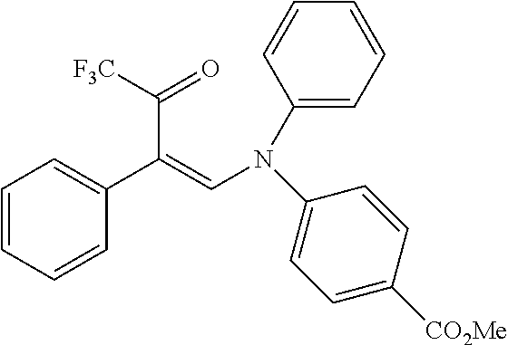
C1=CC=CC(C(=CN(C2=CC=C([CO2Me])C=C2)C2=CC=CC=C2)C([F3C])=O)=C1
